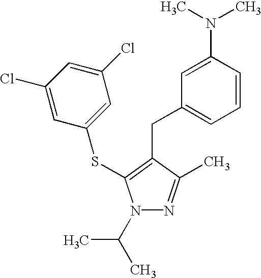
C1(Cl)=CC(SC2=C(CC3=CC=CC(N(C)C)=C3)C(C)=NN2C(C)C)=CC(Cl)=C1
